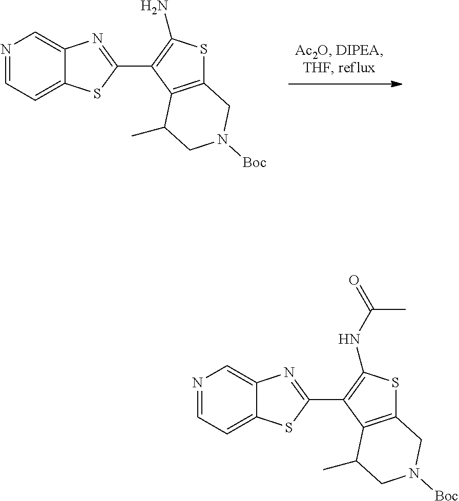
C1=NC=C2C(=C1)SC(C1=C(N)SC3=C1C(C)CN([Boc])C3)=N2.C(=O)(C)NC1=C(C2=NC3=CN=CC=C3S2)C2=C(S1)CN([Boc])CC2C
